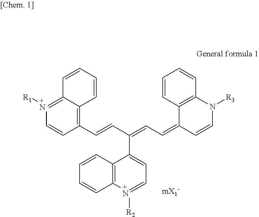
C12=C([+N]([R2])=CC=C1C(C=CC1=C3C(=[+N]([R1])C=C1)C=CC=C3)=CC=C1C=CN([R3])C3=C1C=CC=C3)C=CC=C2
